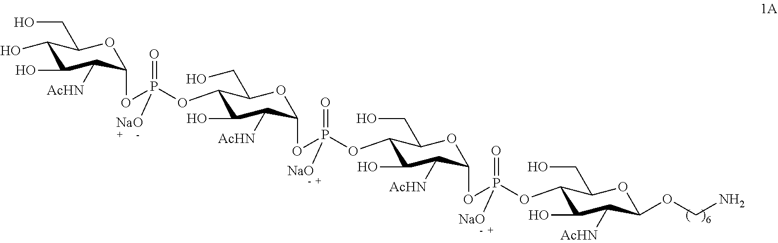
C1(O)C(O)C([AcHN])C(OP(OC2C(O)C([AcHN])C(OP(=O)([NaO])OC3C(O)C([AcHN])C(OP(=O)([NaO])OC4C(O)C([AcHN])C(OCN)OC4CO)OC3CO)OC2CO)(=O)[NaO])OC1CO
